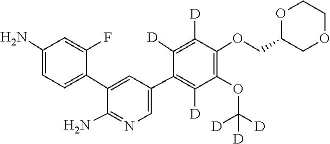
O(C([D])([D])[D])C1=C(OCC2OCCOC2)C([D])=C([D])C(C2=CN=C(N)C(C3=CC=C(N)C=C3F)=C2)=C1[D]
